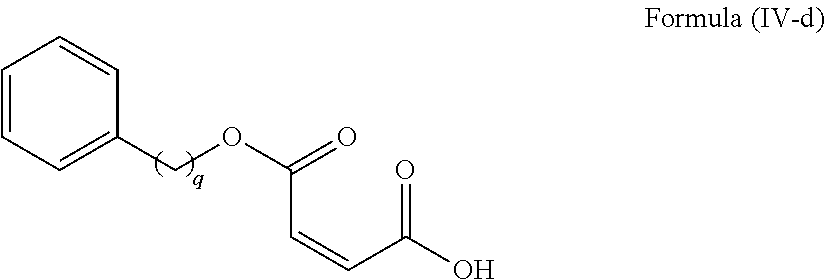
C1=CC=C(COC(=O)C=CC(O)=O)C=C1
